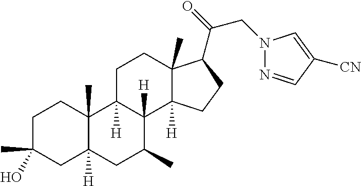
C1C(C)(O)CC2([H])C(C)(C1)C1([H])C([H])(C(C)C2)C2([H])C(C)(CC1)C(C(CN1N=CC([CN])=C1)=O)CC2
